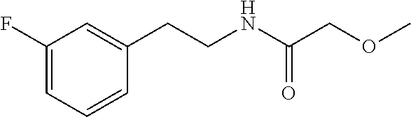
C1(CCNC(COC)=O)=CC(F)=CC=C1
